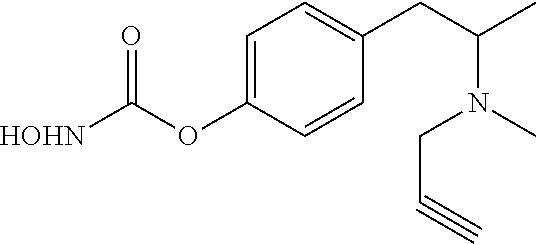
C1=C(OC([HOHN])=O)C=CC(CC(C)N(C)CC#C)=C1
